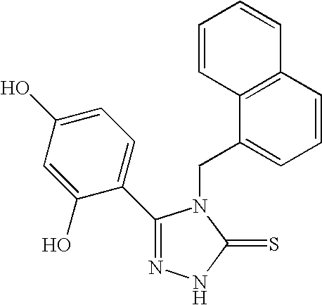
C1=C(O)C(C2=NNC(=S)N2CC2=CC=CC3=C2C=CC=C3)=CC=C1O
